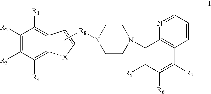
C12=C([R1])C([R2])=C([R3])C([R4])=C1[X]C=C2.C[R8]N1CCN(C2=C([R5])C([R6])=C([R7])C3=C2N=CC=C3)CC1
